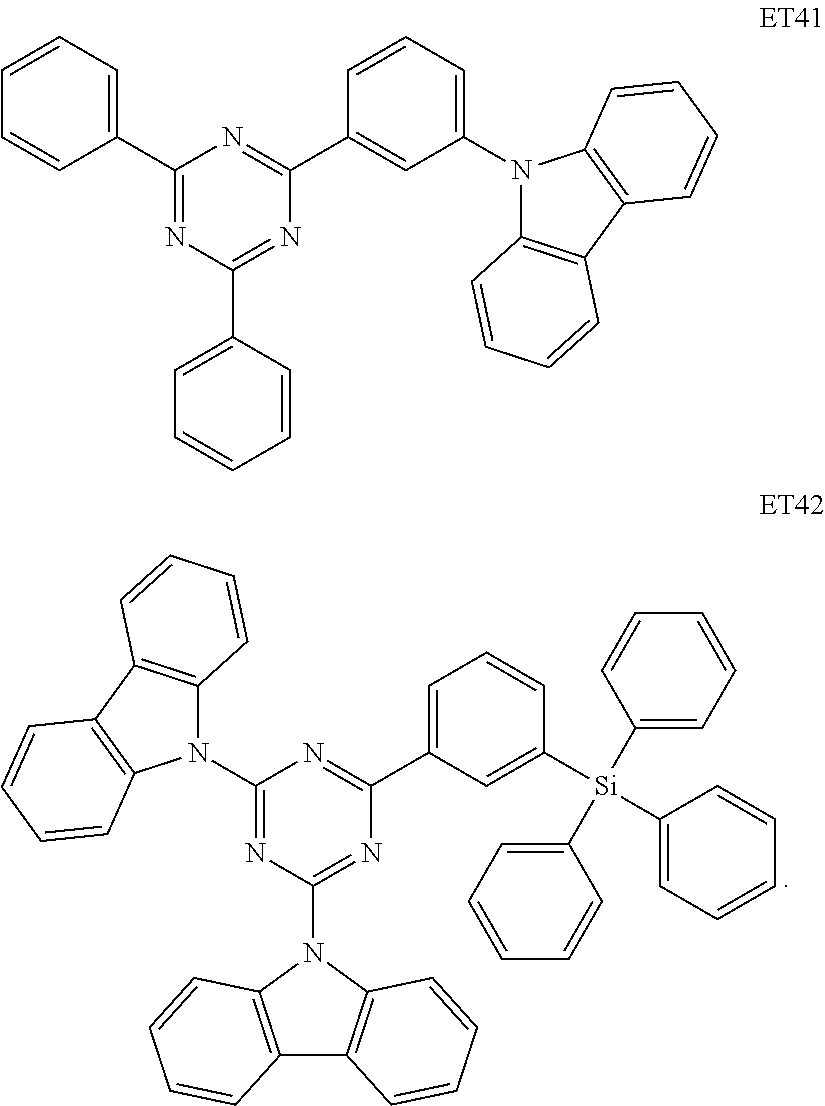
C1=CC=C(C2=NC(N3C4=C(C5=C3C=CC=C5)C=CC=C4)=NC(N3C4=C(C5=C3C=CC=C5)C=CC=C4)=N2)C=C1[Si](C1=CC=CC=C1)(C1=CC=CC=C1)C1=CC=CC=C1.C1=CC=C(C2=NC(C3=CC=CC=C3)=NC(C3=CC(N4C5=C(C6=C4C=CC=C6)C=CC=C5)=CC=C3)=N2)C=C1
